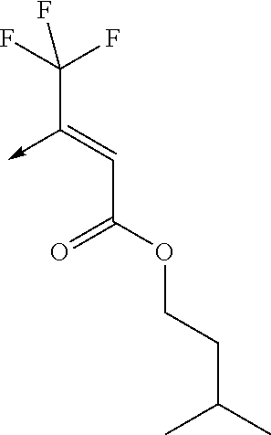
C(C(OCCC(C)C)=O)=C(C(F)(F)F)->C
